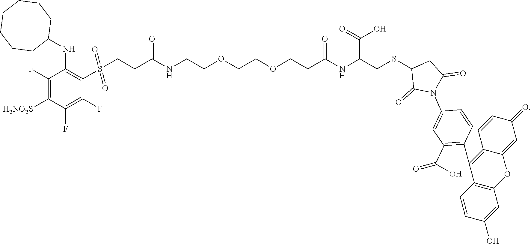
C1(F)=C([H2NO2S])C(F)=C(F)C(S(CCC(NCCOCCOCCC(NC(C(=O)O)CSC2C(=O)N(C3=CC(C(=O)O)=C(C4=C5C(=CC(=O)C=C5)OC5=C4C=CC(O)=C5)C=C3)C(=O)C2)=O)=O)(=O)=O)=C1NC1CCCCCCC1
